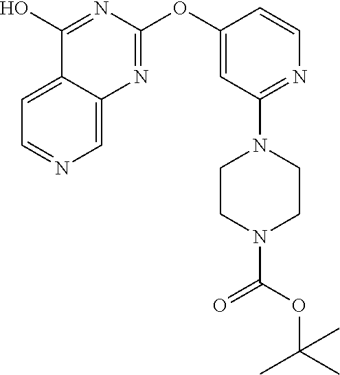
C1(OC2=NC3=CN=CC=C3C(O)=N2)=CC(N2CCN(C(OC(C)(C)C)=O)CC2)=NC=C1
